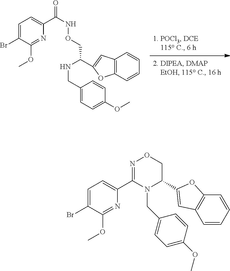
C1=C(Br)C(OC)=NC(C(=O)NOCC(NCC2=CC=C(OC)C=C2)C2=CC3=C(C=CC=C3)O2)=C1.C1=C(Br)C(OC)=NC(C2=NOCC(C3=CC4=C(C=CC=C4)O3)N2CC2=CC=C(OC)C=C2)=C1
